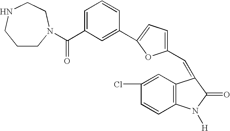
C(C1=CC=CC(C2=CC=C(C=C3C4=C(N([H])C3=O)C=CC(Cl)=C4)O2)=C1)(=O)N1CCCNCC1
